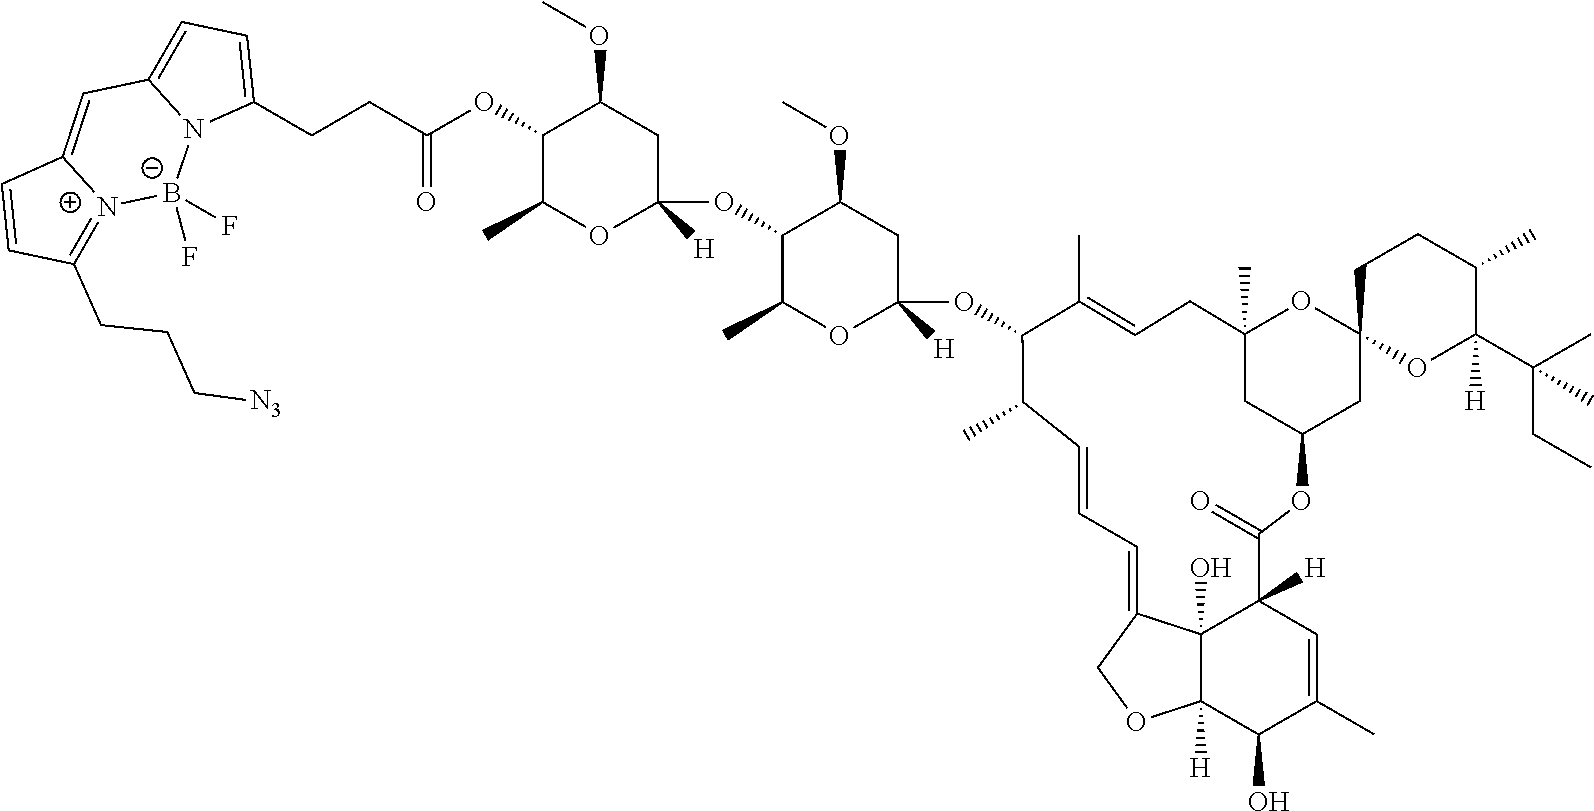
OC1C(C)=CC2([H])C3(O)C1([H])OCC3=CC=CC(C)C(OC1([H])CC(OC)C(OC3([H])CC(OC)C(OC(CCC4=CC=C5N4[B-](F)(F)[N+]4=C(CCC[N3])C=CC4=C5)=O)C(C)O3)C(C)O1)C(C)=CCC1(C)OC3(CC(C1)OC2=O)OC([H])(C(C)(CC)C)C(C)CC3
